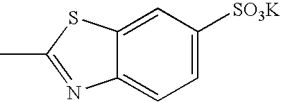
CC1=NC2=CC=C([SO3K])C=C2S1
